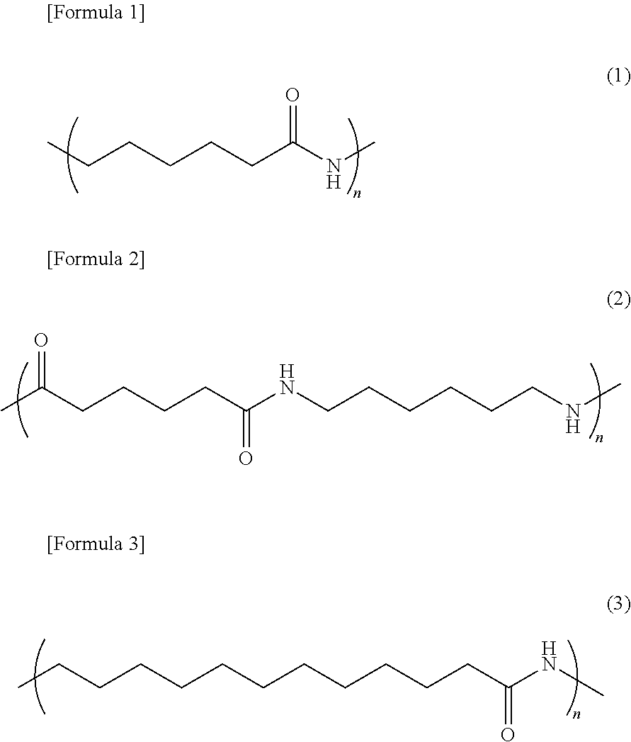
CCCCCCC(NC)=O.CC(CCCCC(NCCCCCCNC)=O)=O.CCCCCCCCCCCCC(NC)=O
